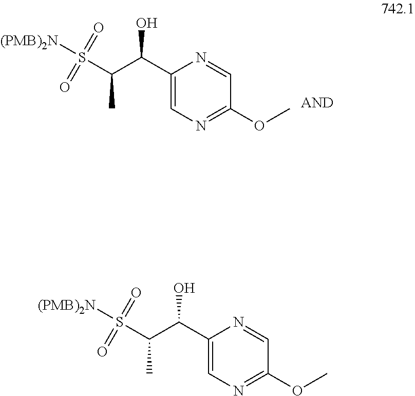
N1=C(OC)C=NC(C(C(S([(PMB)2N])(=O)=O)C)O)=C1.N1=C(OC)C=NC(C(C(S([(PMB)2N])(=O)=O)C)O)=C1
